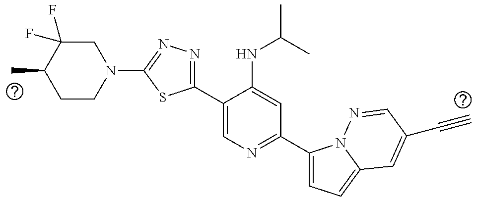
C1CN(C2=NN=C(C3=CN=C(C4=CC=C5N4N=CC(C#C)=C5)C=C3NC(C)C)S2)CC(F)(F)C1C
